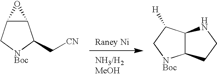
C12C(C[NBoc]C1C[CN])O2.[Raney Ni].C12C(CCN1)[NBoc]CC2[H]
